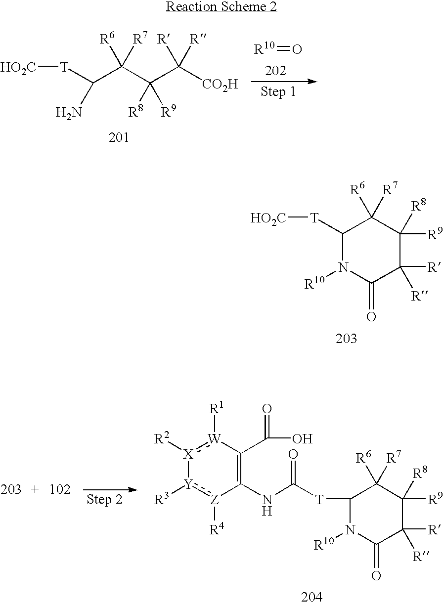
[HO2C][T]C(C(C(C([CO2H])([R])[R])([R8])[R9])([R6])[R7])N.[R10]=O.C1([T][HO2C])N([R10])C(=O)C([R])([R])C([R8])([R9])C1([R6])[R7].[X]1([R2]):[W]([R1])C(C(O)=O)=C(NC(=O)[T]C2N([R10])C(=O)C([R])([R])C([R8])([R9])C2([R6])[R7])[Z]([R4]):[Y]1[R3]
